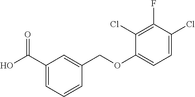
C1(C(O)=O)=CC=CC(COC2=CC=C(Cl)C(F)=C2Cl)=C1
